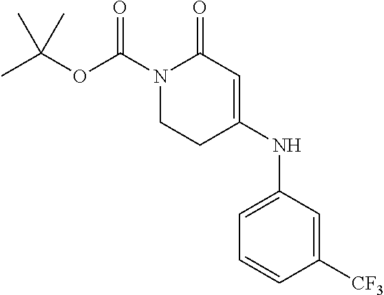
C1([CF3])=CC(NC2=CC(=O)N(C(OC(C)(C)C)=O)CC2)=CC=C1
